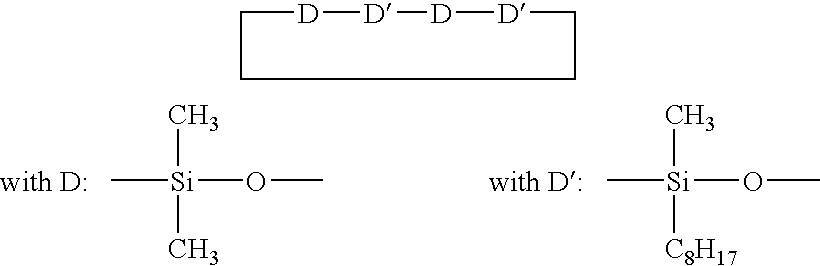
C[Si](OC)(C)C.[with D:].C[Si](OC)(C)[C8H17].[with D:].C1CCC[D][D][D][D]1
